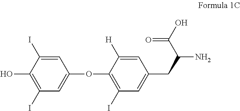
C1=C(I)C(O)=C(I)C=C1OC1=C(I)C=C(CC(C(=O)O)N)C=C1[H]
